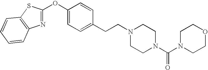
N1=C(OC2=CC=C(CCN3CCN(C(N4CCOCC4)=O)CC3)C=C2)SC2=C1C=CC=C2
